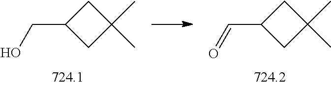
C1C(C)(C)CC1CO.C1C(C)(C)CC1C=O
